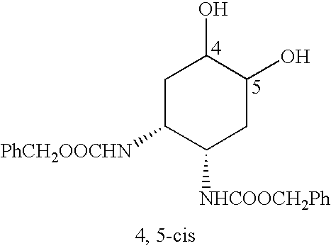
C1C([PhCH2OOCHN])C([NHCOOCH2Ph])CC(O)C1O
